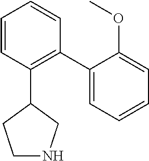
C1=CC(C2CCNC2)=C(C2=CC=CC=C2OC)C=C1
